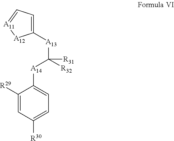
C1([A13]C([A14]C2=CC=C([R30])C=C2[R29])([R31])[R32])=CC=[A11][A12]1
